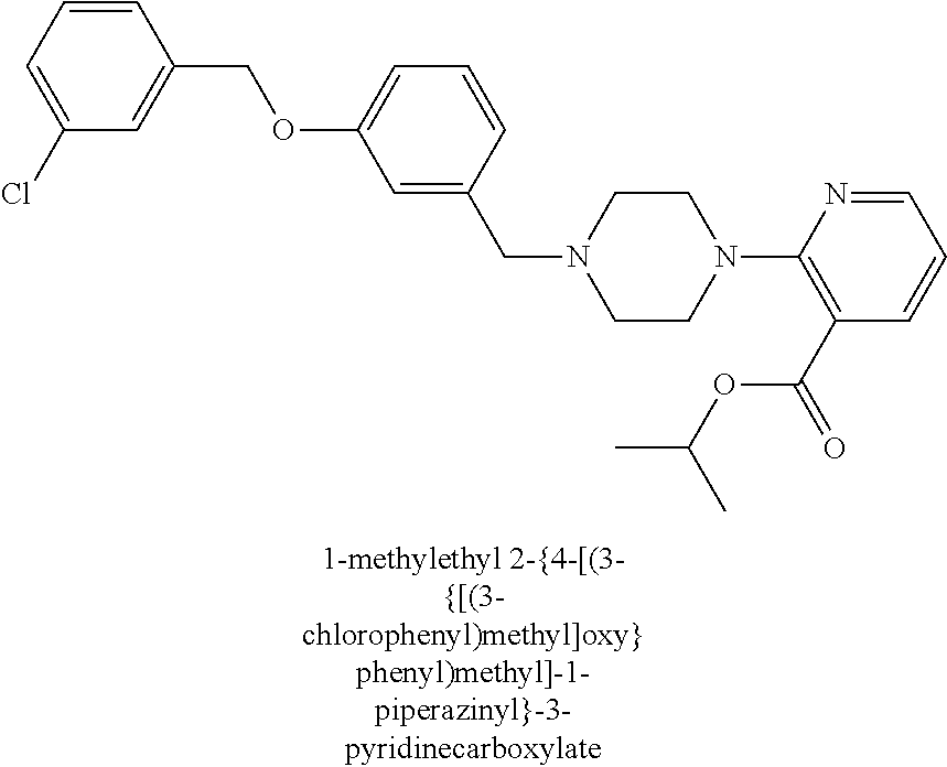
C1=C(CN2CCN(C3=C(C(=O)OC(C)C)C=CC=N3)CC2)C=CC=C1OCC1=CC(Cl)=CC=C1
